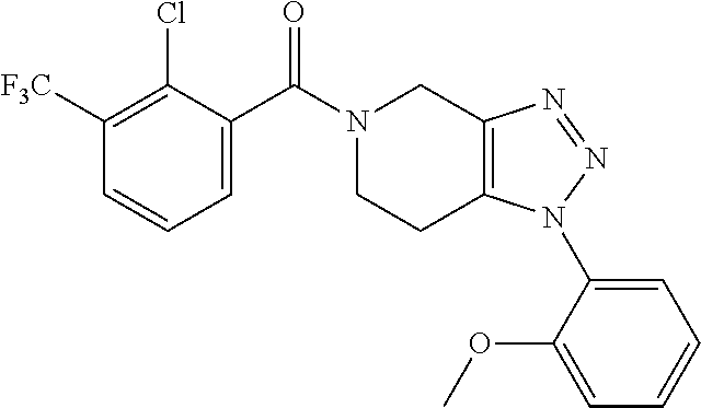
N1(C(C2=CC=CC([F3C])=C2Cl)=O)CCC2=C(C1)N=NN2C1=CC=CC=C1OC
